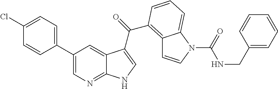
C1(C2=CN=C3C(=C2)C(C(=O)C2=C4C=CN(C(=O)NCC5=CC=CC=C5)C4=CC=C2)=CN3)=CC=C(Cl)C=C1
